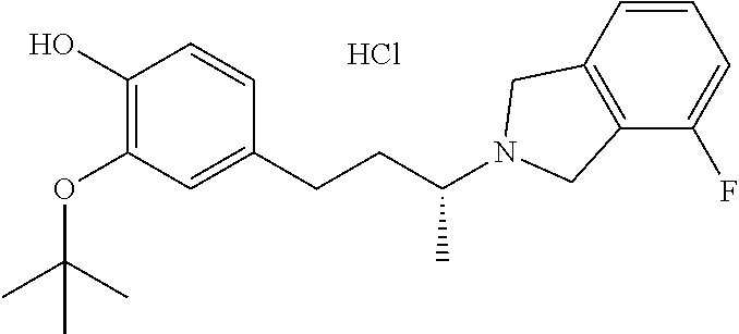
C1(O)=C(OC(C)(C)C)C=C(CCC(N2CC3=C(C2)C=CC=C3F)C)C=C1.Cl
